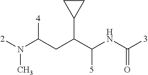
[2]N(C(CC(C(NC([3])=O)[5])C1CC1)[4])C
